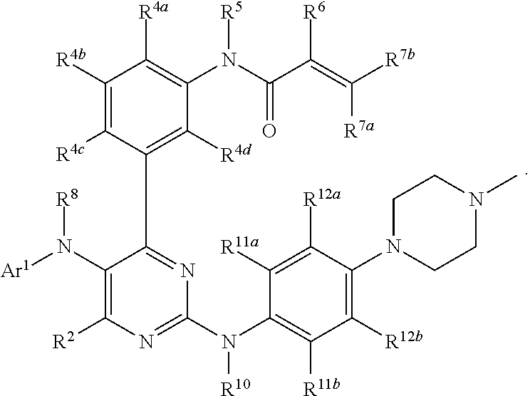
C1([R12b])=C(N2CCN(C)CC2)C([R12a])=C([R11a])C(N(C2=NC([R2])=C(N([Ar1])[R8])C(C3=C([R4d])C(N([R5])C(C(=C([R7b])[R7a])[R6])=O)=C([R4a])C([R4b])=C3[R4c])=N2)[R10])=C1[R11b]
